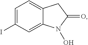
C1=C(I)C=C2C(=C1)CC(=O)N2O
